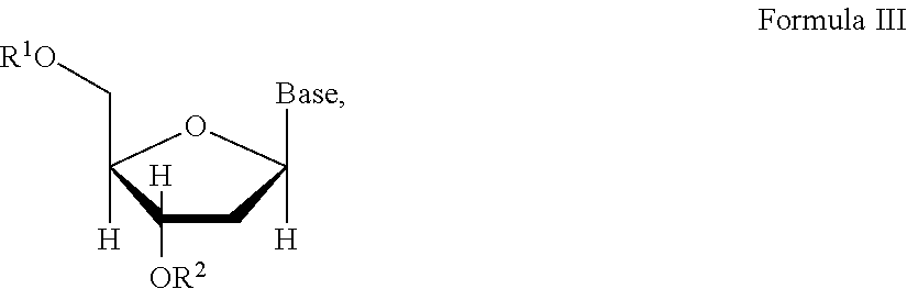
C1(C[R1O])([H])C([OR2])([H])CC([H])([Base])O1
